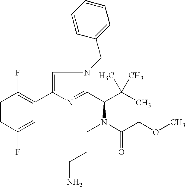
C1=CC(F)=CC(C2=CN(CC3=CC=CC=C3)C(C(C(C)(C)C)N(C(COC)=O)CCCN)=N2)=C1F
